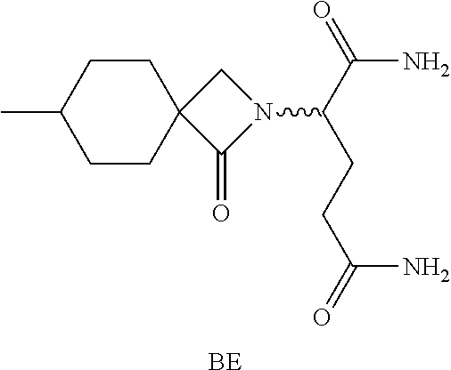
C1CC(C)CCC12C(=O)N(C(C(=O)N)CCC(=O)N)C2.[BE]
